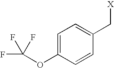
C1=C(OC(F)(F)F)C=CC(C[X])=C1
